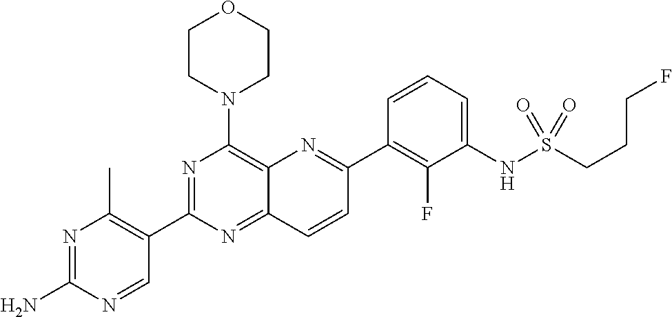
C12=NC(C3=C(C)N=C(N)N=C3)=NC(N3CCOCC3)=C1N=C(C1=C(F)C(NS(CCCF)(=O)=O)=CC=C1)C=C2
